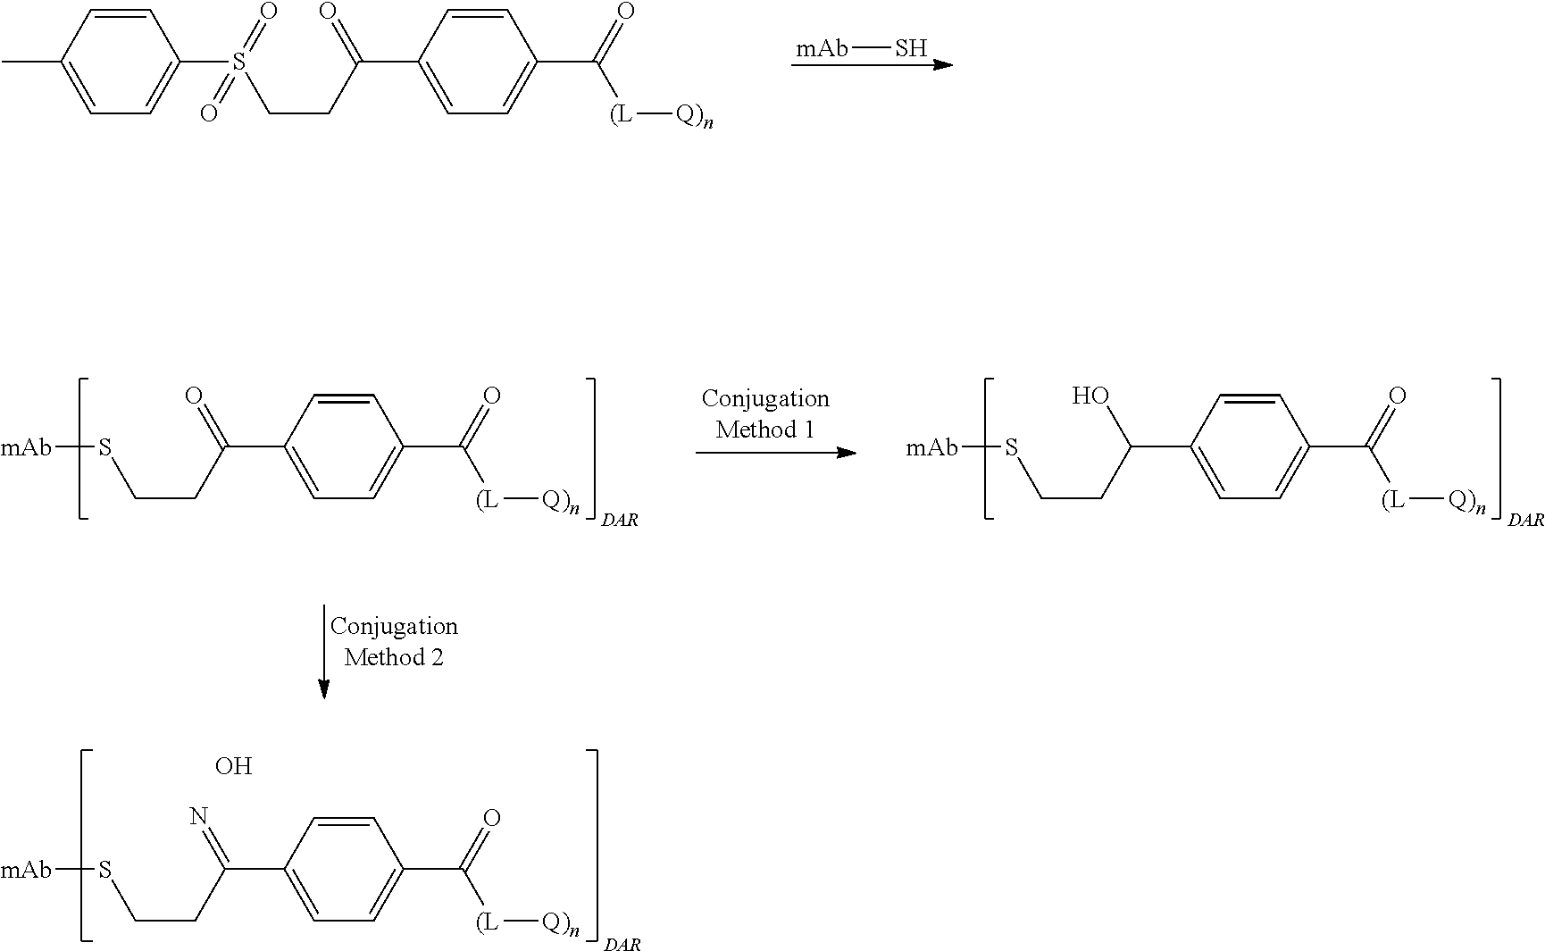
[mAb]SCCC(C1=CC=C(C(=O)[(L][Q)n])C=C1)=N.[DAR].O.[mAb]SCCC(C1=CC=C(C(=O)[(L][Q)n])C=C1)=O.[DAR].[mAb]SCCC(C1=CC=C(C(=O)[(L][Q)n])C=C1)O.[DAR].C1=CC(C)=CC=C1S(=O)(CCC(C1=CC=C(C(=O)[(L][Q)n])C=C1)=O)=O.[mAb]S
